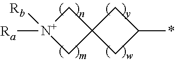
C1[N+]([Ra])([Rb])CC12CC(*)C2
